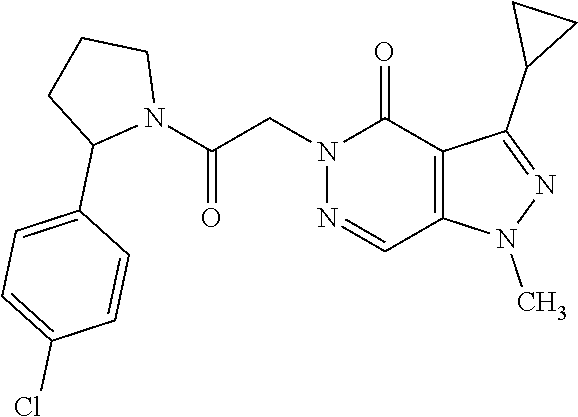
N1(C(CN2C(=O)C3=C(C=N2)N(C)N=C3C2CC2)=O)CCCC1C1=CC=C(Cl)C=C1
